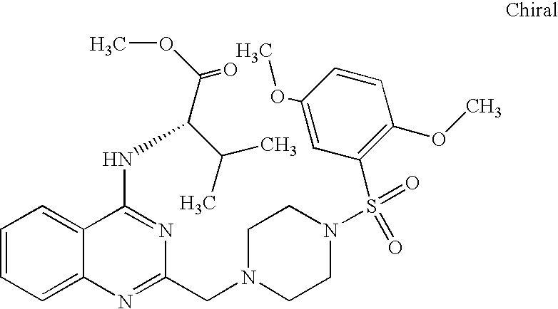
C1=CC=C2C(=C1)C(NC(C(C)C)C(OC)=O)=NC(CN1CCN(S(=O)(=O)C3=C(OC)C=CC(OC)=C3)CC1)=N2
